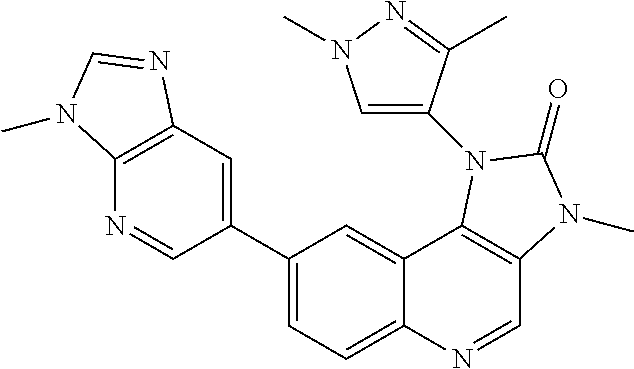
C1(C2=CC3=C(N=C2)N(C)C=N3)=CC=C2C(=C1)C1=C(C=N2)N(C)C(=O)N1C1=CN(C)N=C1C
